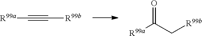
C(#C[R99b])[R99a].C([R99b])C([R99a])=O
